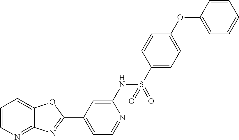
C1=CN=C2C(=C1)OC(C1=CC=NC(NS(C3=CC=C(OC4=CC=CC=C4)C=C3)(=O)=O)=C1)=N2
